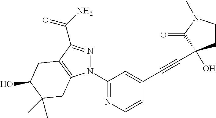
N1(C2=NC=CC(C#CC3(O)CCN(C)C3=O)=C2)N=C(C(N)=O)C2=C1CC(C)(C)C(O)C2
